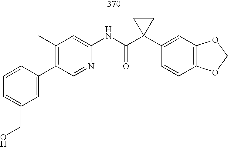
C1(C2=CC(CO)=CC=C2)=C(C)C=C(NC(C2(C3=CC4=C(C=C3)OCO4)CC2)=O)N=C1
